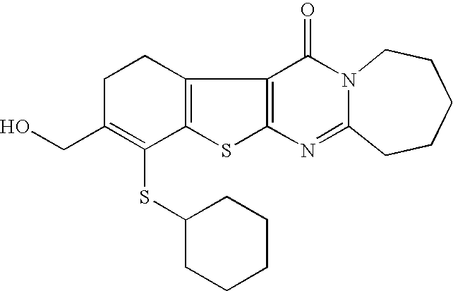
C12=C(C3=C(S1)N=C1N(C3=O)CCCCC1)CCC(CO)=C2SC1CCCCC1
